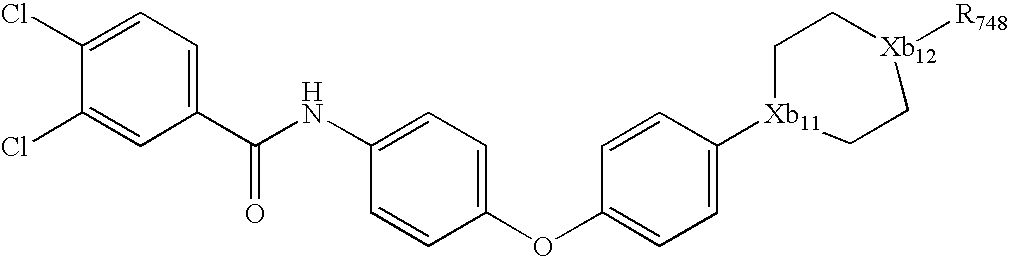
C1(Cl)=CC=C(C(NC2=CC=C(OC3=CC=C([Xb11]4CC[Xb12]([R748])CC4)C=C3)C=C2)=O)C=C1Cl
